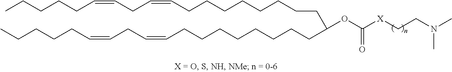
C(CCCCCCCC=CCC=CCCCCC)C(CCCCCCCCC=CCC=CCCCCC)OC(=O)[X]CCN(C)C
